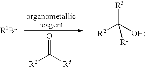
[R2]C([R3])=O.[R2]C([OH])([R3])[R1]
